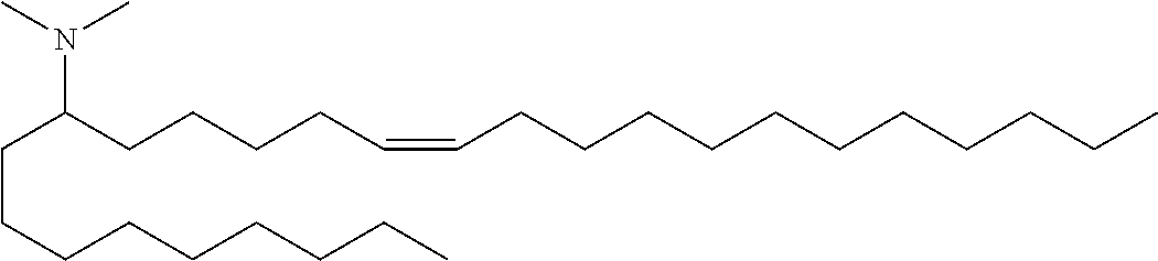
C(CCCCCCCC)C(CCCCC=CCCCCCCCCCCC)N(C)C
